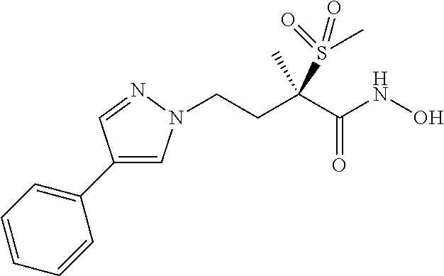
C1(C2=CC=CC=C2)=CN(CCC(C(=O)NO)(S(C)(=O)=O)C)N=C1
